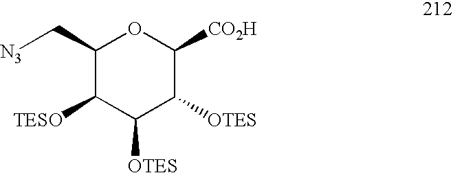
C1(C[N3])C([TESO])C([OTES])C([OTES])C([CO2H])O1
